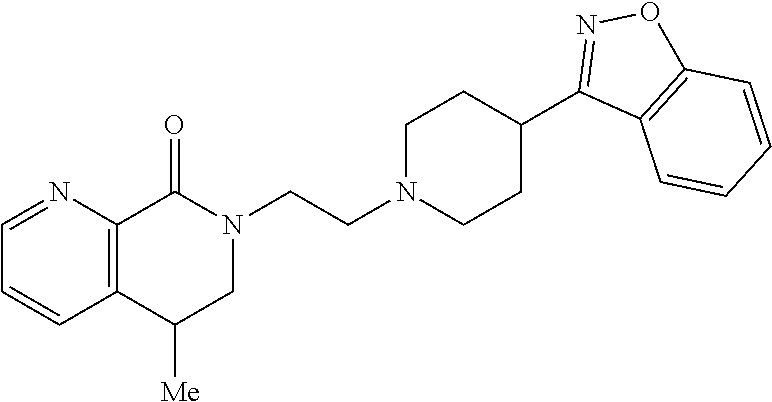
C1=CC2=C(N=C1)C(=O)N(CCN1CCC(C3=NOC4=C3C=CC=C4)CC1)CC2[Me]
